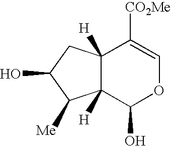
C12([H])C([H])(C(O)OC=C1[CO2Me])C([Me])C(O)C2
